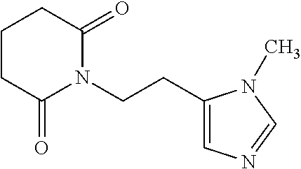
C1(CCN2C(=O)CCCC2=O)=CN=CN1C
